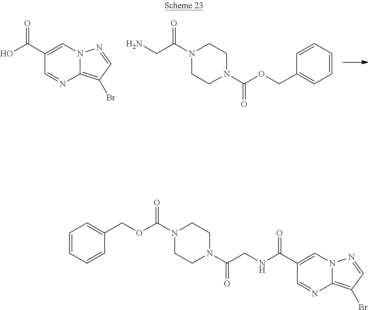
N1(C(CN)=O)CCN(C(OCC2=CC=CC=C2)=O)CC1.C12=C(Br)C=NN1C=C(C(O)=O)C=N2.C12=C(Br)C=NN1C=C(C(NCC(N1CCN(C(OCC3=CC=CC=C3)=O)CC1)=O)=O)C=N2
